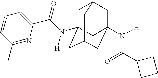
C1C2(N(C(C3=CC=CC(C)=N3)=O)[H])CC3CC(N([H])C(C4CCC4)=O)(CC1C3)C2
